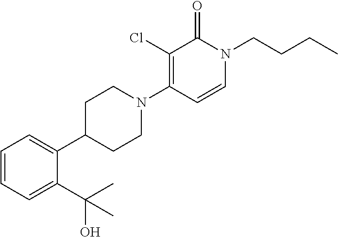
C1(C2=CC=CC=C2C(O)(C)C)CCN(C2=C(Cl)C(=O)N(CCCC)C=C2)CC1
